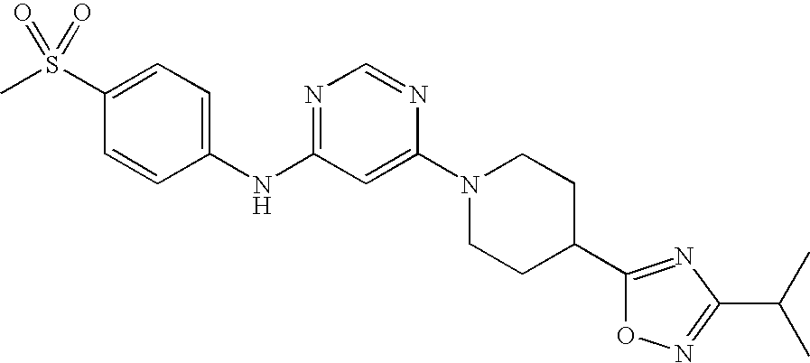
C1(S(C)(=O)=O)=CC=C(NC2=NC=NC(N3CCC(C4=NC(C(C)C)=NO4)CC3)=C2)C=C1
